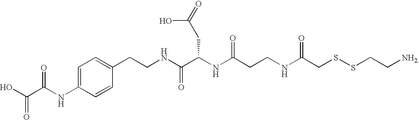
OC(C(NC1=CC=C(CCNC(C(NC(CCNC(CSSCC[NH2])=O)=O)CC(O)=O)=O)C=C1)=O)=O
